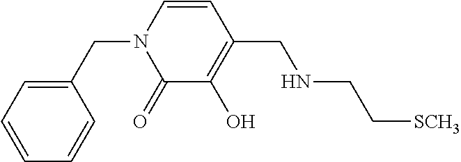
C1=CC=CC(CN2C(=O)C(O)=C(CNCC[SCH3])C=C2)=C1
